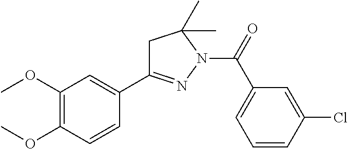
C1C(C2=CC(OC)=C(OC)C=C2)=NN(C(=O)C2=CC=CC(Cl)=C2)C1(C)C
